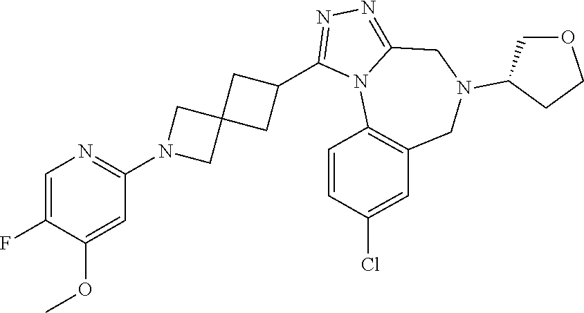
C1=C(F)C(OC)=CC(N2CC3(C2)CC(C2=NN=C4N2C2=C(CN(C5COCC5)C4)C=C(Cl)C=C2)C3)=N1
